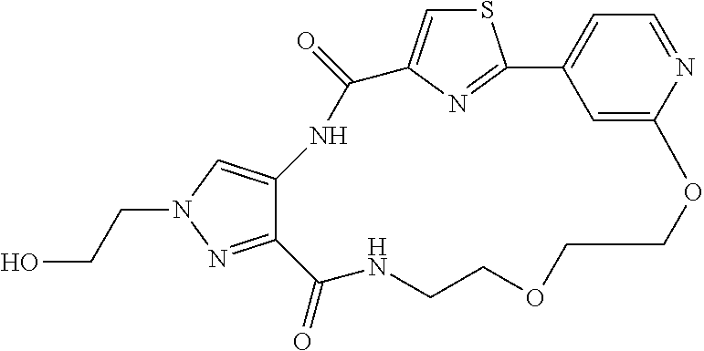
C(CO)N1C=C2C(=N1)C(=O)NCCOCCOC1=CC(=CC=N1)C1=NC(=CS1)C(=O)N2
